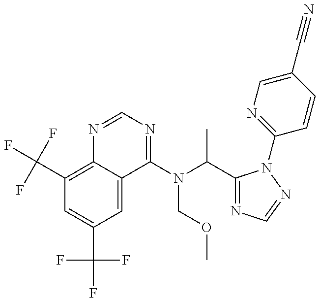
C1(C(F)(F)F)=C2C(=CC(C(F)(F)F)=C1)C(N(C(C1=NC=NN1C1=NC=C(C#N)C=C1)C)COC)=NC=N2
